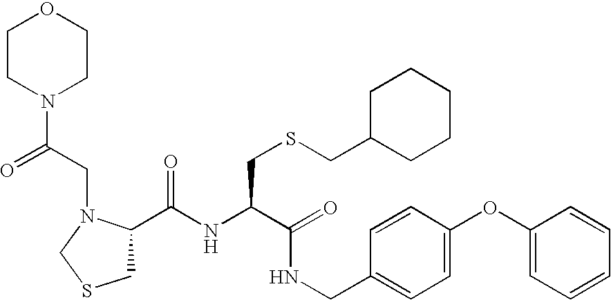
C1(C(NC(C(=O)NCC2=CC=C(OC3=CC=CC=C3)C=C2)CSCC2CCCCC2)=O)CSCN1CC(=O)N1CCOCC1
